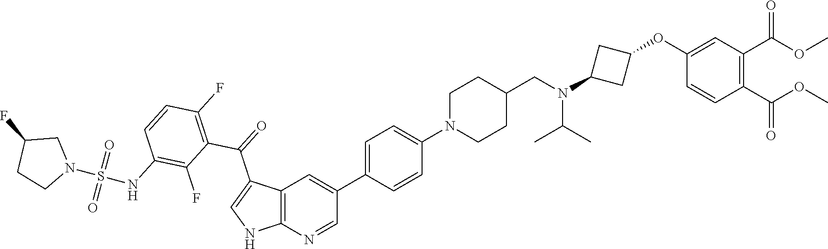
C1(OC2CC(N(CC3CCN(C4=CC=C(C5=CC6=C(N=C5)NC=C6C(C5=C(F)C=CC(NS(N6CC(F)CC6)(=O)=O)=C5F)=O)C=C4)CC3)C(C)C)C2)=CC(C(OC)=O)=C(C(OC)=O)C=C1
